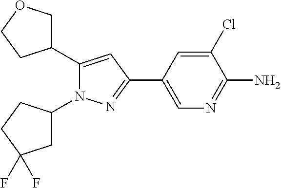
C1C(C2=CC(C3=CN=C(N)C(Cl)=C3)=NN2C2CC(F)(F)CC2)CCO1
